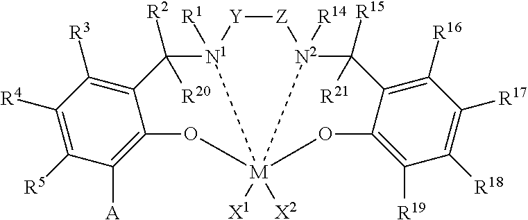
[Y]1[Z][N2]2([R14])C([R15])([R21])C3=C([R16])C([R17])=C([R18])C([R19])=C3O[M]23([X1])([X2])[N1]1([R1])C([R2])([R20])C1=C([R3])C([R4])=C([R5])C([A])=C1O3
